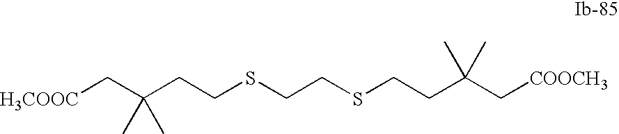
[H3COOC]CC(CCSCCSCCC(C[COOCH3])(C)C)(C)C
